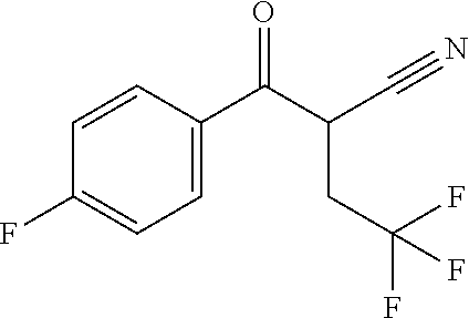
C1=CC(C(C(CC(F)(F)F)C#N)=O)=CC=C1F
